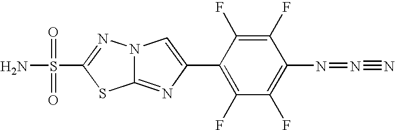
N12C(=NC(C3=C(F)C(F)=C(N=N#N)C(F)=C3F)=C1)SC(S(N)(=O)=O)=N2
